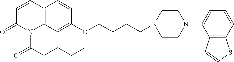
C1=CC2=C(C=C(OCCCCN3CCN(C4=CC=CC5=C4C=CS5)CC3)C=C2)N(C(CCCC)=O)C1=O
